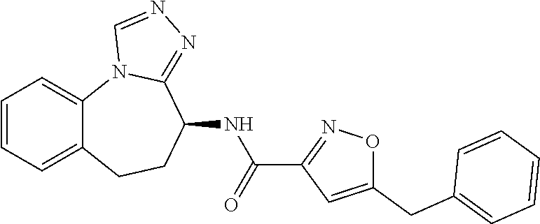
C12=CC=CC=C1N1C(=NN=C1)C(NC(C1=NOC(CC3=CC=CC=C3)=C1)=O)CC2
